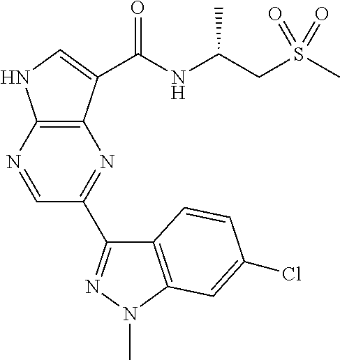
C1(C2=NN(C)C3=C2C=CC(Cl)=C3)=NC2=C(NC=C2C(NC(C)CS(C)(=O)=O)=O)N=C1
